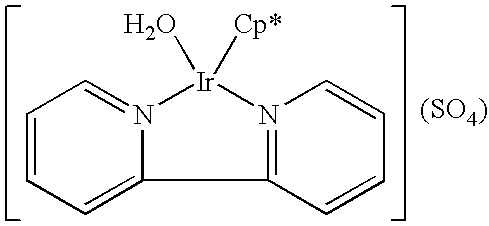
C1=CC=C2N(=C1)[Ir](O)([Cp*])N1=C2C=CC=C1.[(SO4)]
